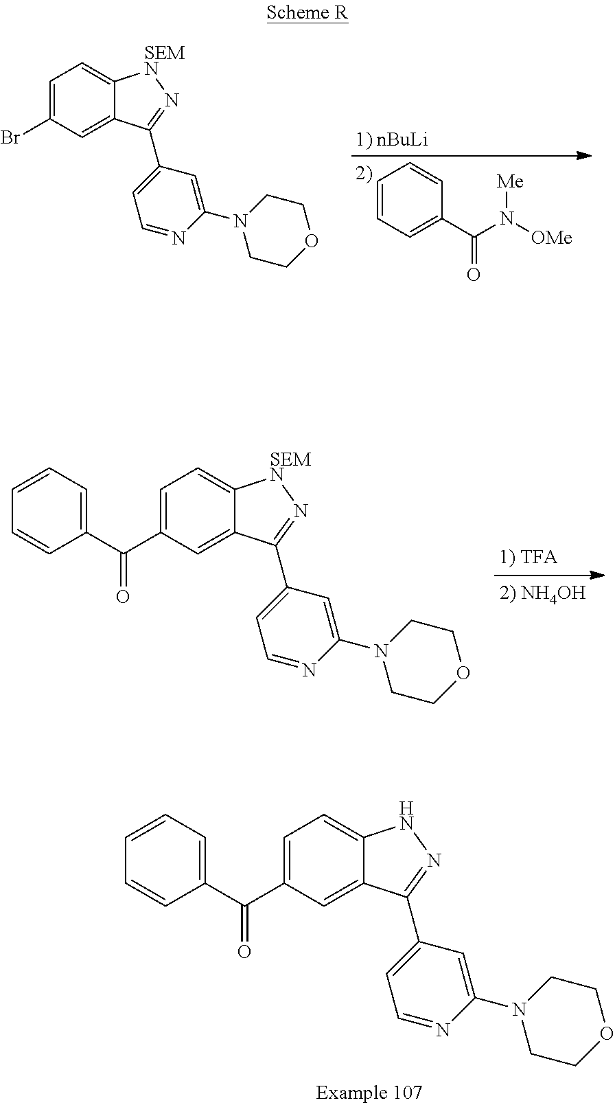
C1=C(C(C2=CC=CC=C2)=O)C=C2C(=C1)NN=C2C1=CC=NC(N2CCOCC2)=C1.C1=C(Br)C=C2C(=C1)[SEMN]N=C2C1=CC=NC(N2CCOCC2)=C1.C1=CC=C(C(N([OMe])[Me])=O)C=C1.[1) nBuLi].C1=C(C(C2=CC=CC=C2)=O)C=C2C(=C1)[SEMN]N=C2C1=CC=NC(N2CCOCC2)=C1
